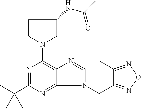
C1CN(C2=C3C(=NC(C(C)(C)C)=N2)N(CC2=NON=C2C)C=N3)CC1NC(C)=O
